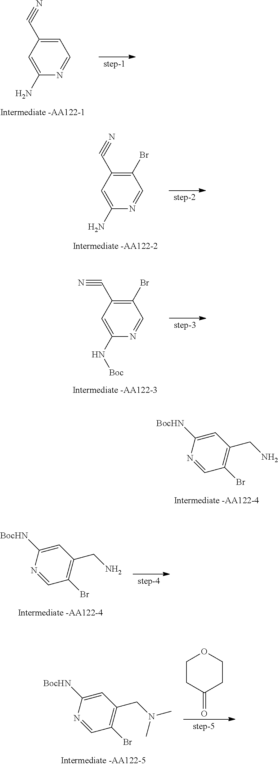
N1=CC(Br)=C(CN)C=C1[BocHN].C1=C(N)N=CC=C1C#N.C1=C(N)N=CC(Br)=C1C#N.C1=C(N[Boc])N=CC(Br)=C1C#N.N1=CC(Br)=C(CN)C=C1[BocHN].N1=CC(Br)=C(CN(C)C)C=C1[BocHN].C1CC(=O)CCO1
